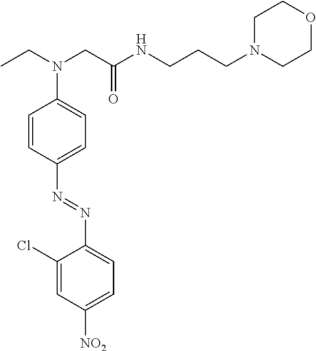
C1(Cl)=CC([NO2])=CC=C1N=NC1=CC=C(N(CC)CC(NCCCN2CCOCC2)=O)C=C1
